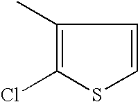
C1(C)=C(Cl)SC=C1
